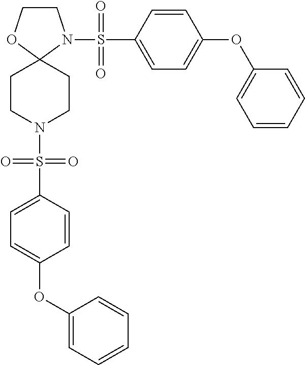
C1CN(S(=O)(C2=CC=C(OC3=CC=CC=C3)C=C2)=O)C2(O1)CCN(S(C1=CC=C(OC3=CC=CC=C3)C=C1)(=O)=O)CC2
